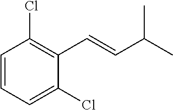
C1=CC=C(Cl)C(C=CC(C)C)=C1Cl
